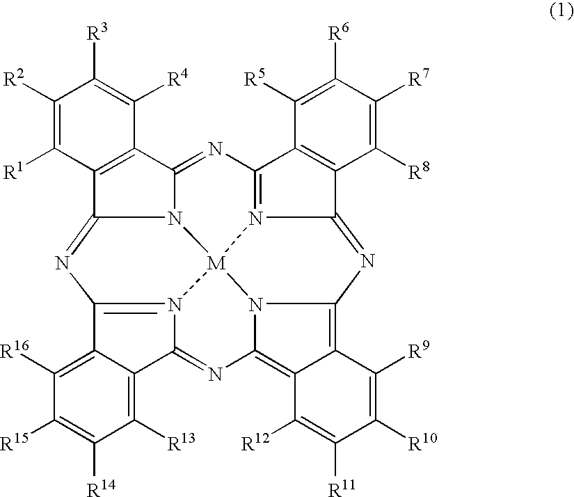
N12C3=NC4=N5C(=NC6=C7C(=C8N=C9N(=C(C%10=C([R16])C([R15])=C([R14])C([R13])=C9%10)N=C1C1=C3C([R4])=C([R3])C([R2])=C1[R1])[M]25N86)C([R12])=C([R11])C([R10])=C7[R9])C1=C4C([R5])=C([R6])C([R7])=C1[R8]
